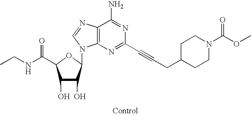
C1(O)C(O)C(N2C3=C(C(N)=NC(C#CCC4CCN(C(OC)=O)CC4)=N3)N=C2)OC1C(NCC)=O
